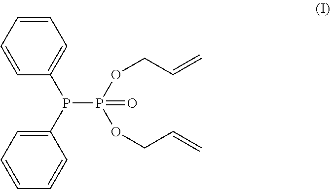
C1=CC=CC=C1P(C1=CC=CC=C1)P(=O)(OCC=C)OCC=C
